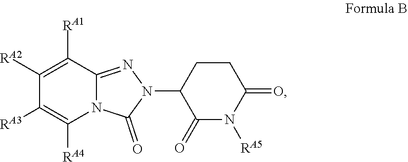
C1(=O)N(C2C(=O)N([RA5])C(=O)CC2)N=C2C([RA1])=C([RA2])C([RA3])=C([RA4])N12
